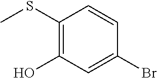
C1(SC)=C(O)C=C(Br)C=C1
